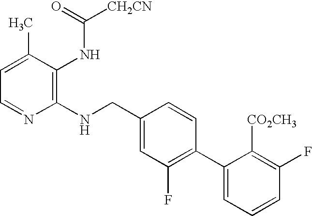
C1(NCC2=CC(F)=C(C3=CC=CC(F)=C3[CO2CH3])C=C2)=C(NC([CH2CN])=O)C(C)=CC=N1
